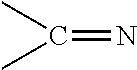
C(C)(C)=N
